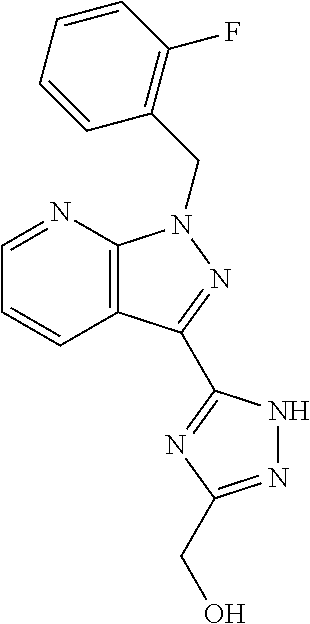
C1=NC2=C(C=C1)C(C1=NC(CO)=NN1)=NN2CC1=C(F)C=CC=C1
